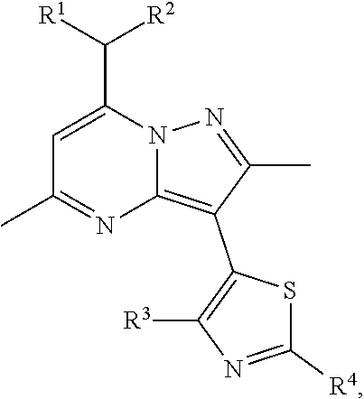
[R1]C([R2])C1=CC(C)=NC2=C(C3=C([R3])N=C([R4])S3)C(C)=NN12
